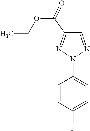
C1=CC(F)=CC=C1N1N=CC(C(OCC)=O)=N1
